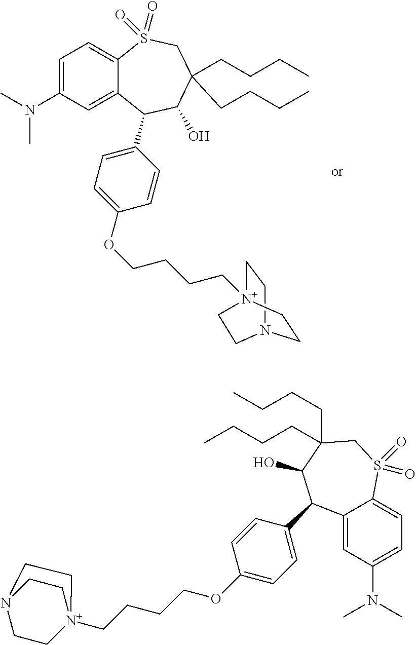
C1=C(N(C)C)C=C2C(=C1)S(=O)(=O)CC(CCCC)(CCCC)C(O)C2C1=CC=C(OCCCC[N+]23CCN(CC2)CC3)C=C1.C12=CC(N(C)C)=CC=C1S(=O)(=O)CC(CCCC)(CCCC)C(O)C2C1=CC=C(OCCCC[N+]23CCN(CC2)CC3)C=C1
